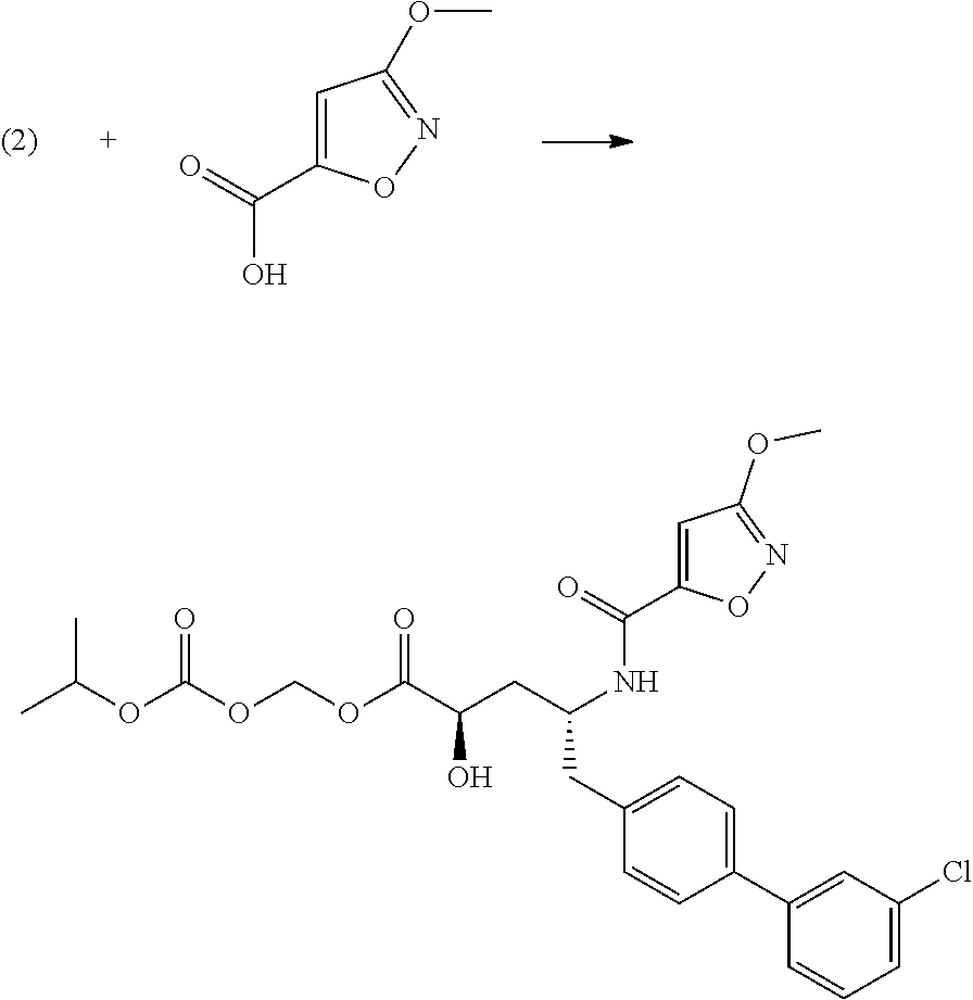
OC(=O)C1=CC(OC)=NO1.CC(OC(OCOC(C(CC(CC1=CC=C(C2=CC(Cl)=CC=C2)C=C1)NC(=O)C1=CC(OC)=NO1)O)=O)=O)C
